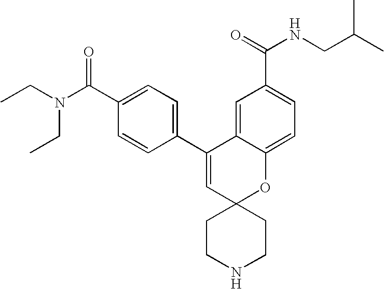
CCN(C(C1=CC=C(C2=CC3(OC4=CC=C(C(NCC(C)C)=O)C=C24)CCNCC3)C=C1)=O)CC
